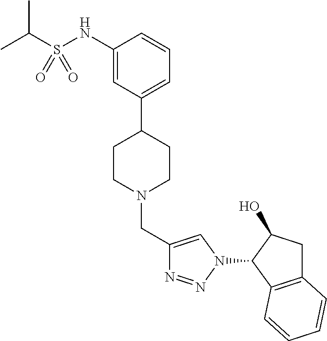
C1(NS(C(C)C)(=O)=O)=CC(C2CCN(CC3=CN(C4C5=C(CC4O)C=CC=C5)N=N3)CC2)=CC=C1
